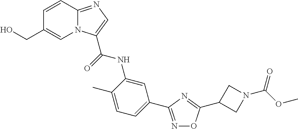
C1=CC2=NC=C(C(=O)NC3=CC(C4=NOC(C5CN(C(OC)=O)C5)=N4)=CC=C3C)N2C=C1CO
